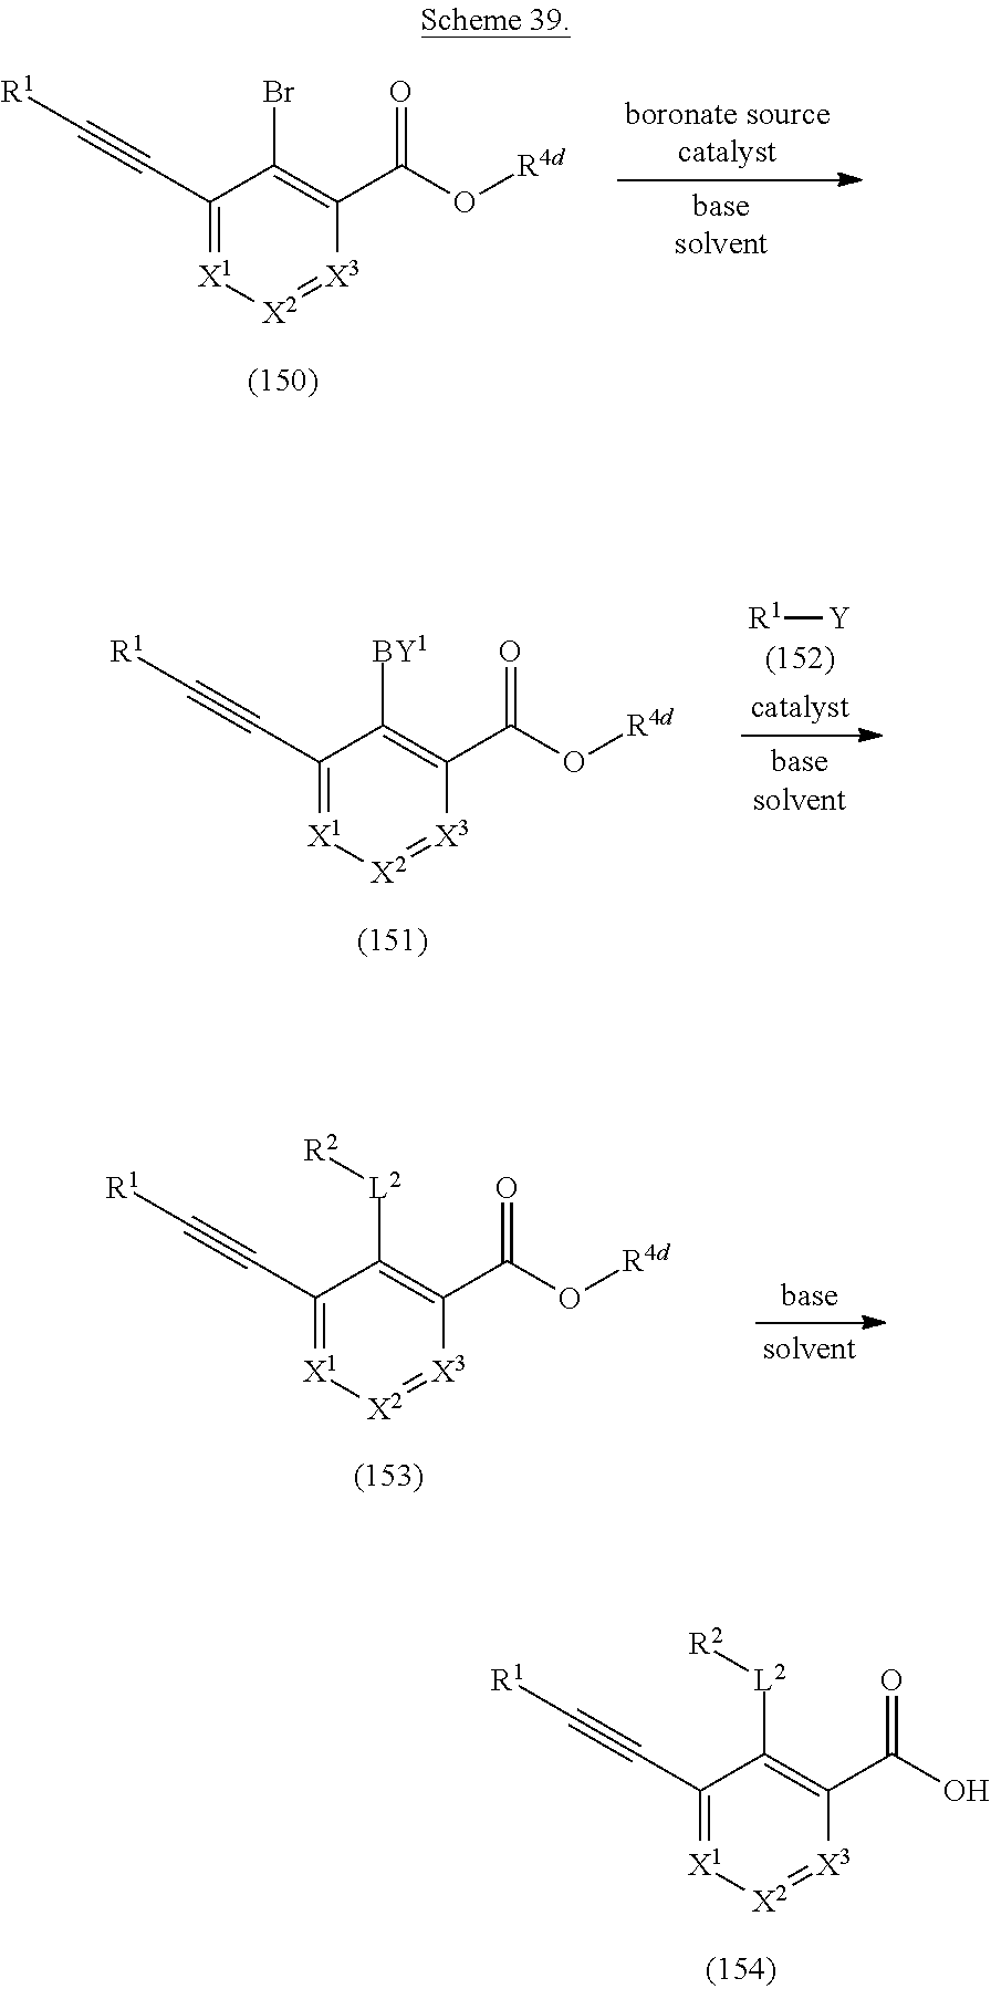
[X2]1=[X3]C(C(=O)O[R4d])=C([L2][R2])C(C#C[R1])=[X1]1.[X2]1=[X3]C(C(=O)O)=C([L2][R2])C(C#C[R1])=[X1]1.[X2]1=[X3]C(C(=O)O[R4d])=C(Br)C(C#C[R1])=[X1]1.[X2]1=[X3]C(C(=O)O[R4d])=C([BY1])C(C#C[R1])=[X1]1.[R1][Y]
